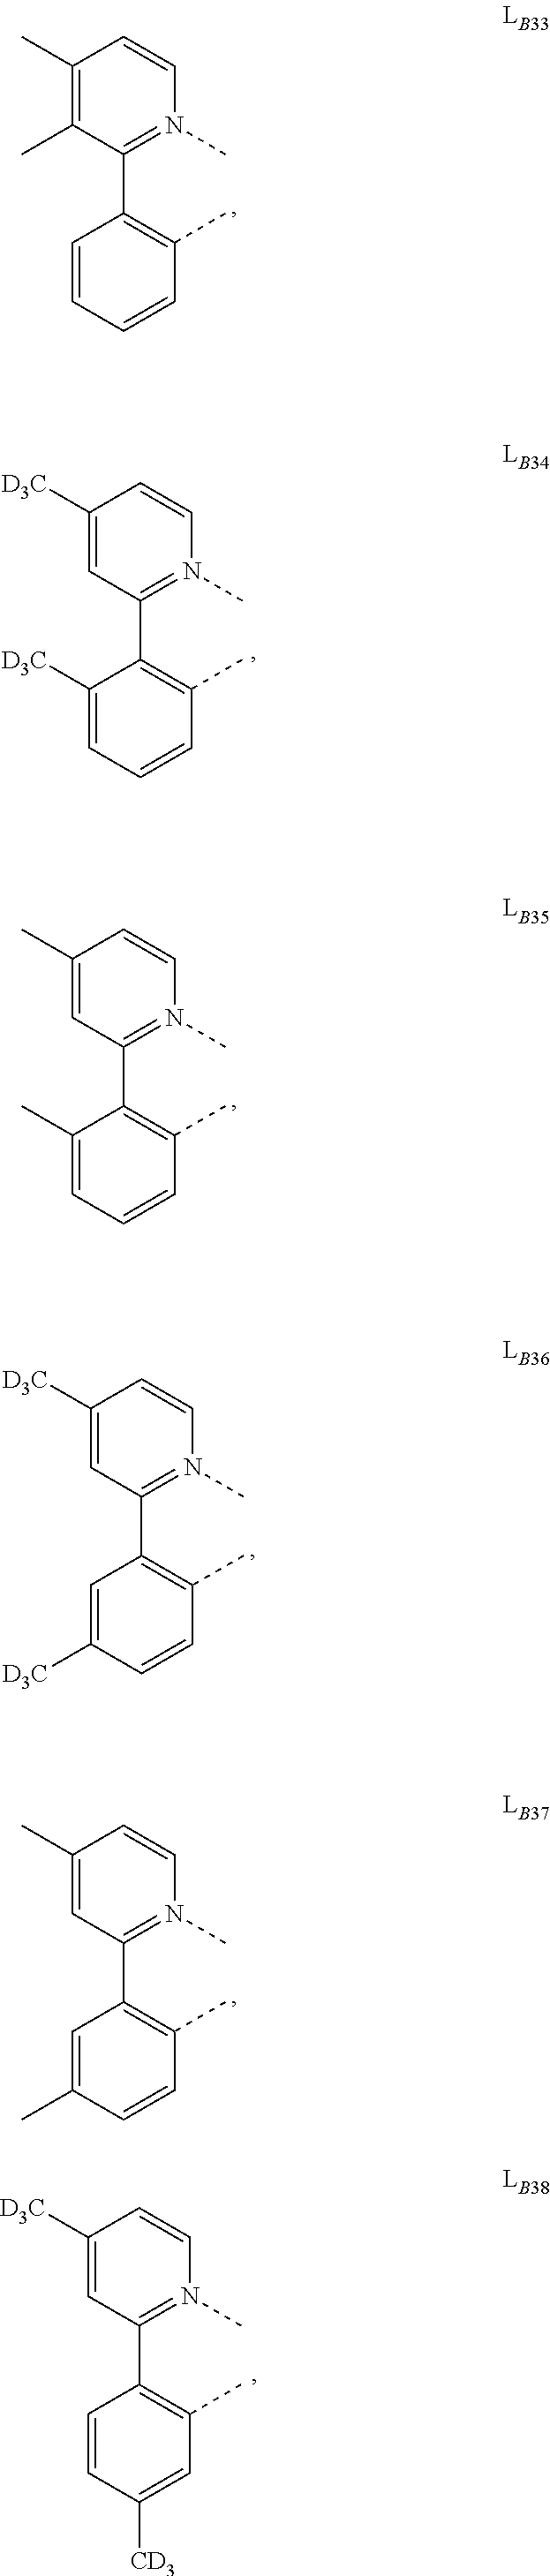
C1(C)=C(C)C(C2=C(C)C=CC=C2)=N(C)C=C1.C1(C)=CC(C2=C(C)C=CC=C2C)=N(C)C=C1.C1([D3C])=CC(C2=C(C)C=CC([D3C])=C2)=N(C)C=C1.C1(C)=CC(C2=C(C)C=CC(C)=C2)=N(C)C=C1.C1([D3C])=CC(C2=C(C)C=CC=C2[D3C])=N(C)C=C1.C1([D3C])=CC(C2=C(C)C=C([CD3])C=C2)=N(C)C=C1
